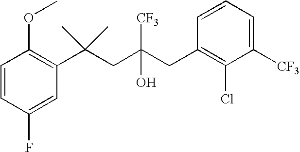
C1(F)=CC(C(CC(CC2=C(Cl)C([CF3])=CC=C2)(O)[CF3])(C)C)=C(OC)C=C1
